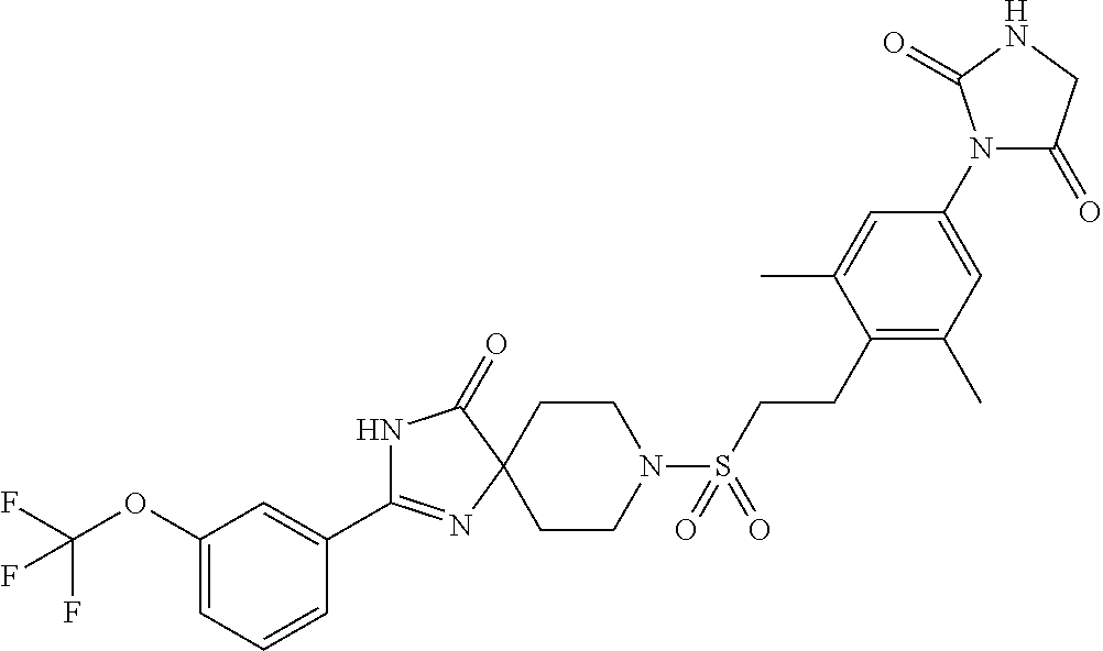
N1C(C2=CC(OC(F)(F)F)=CC=C2)=NC2(C1=O)CCN(S(CCC1=C(C)C=C(N3C(=O)CNC3=O)C=C1C)(=O)=O)CC2
